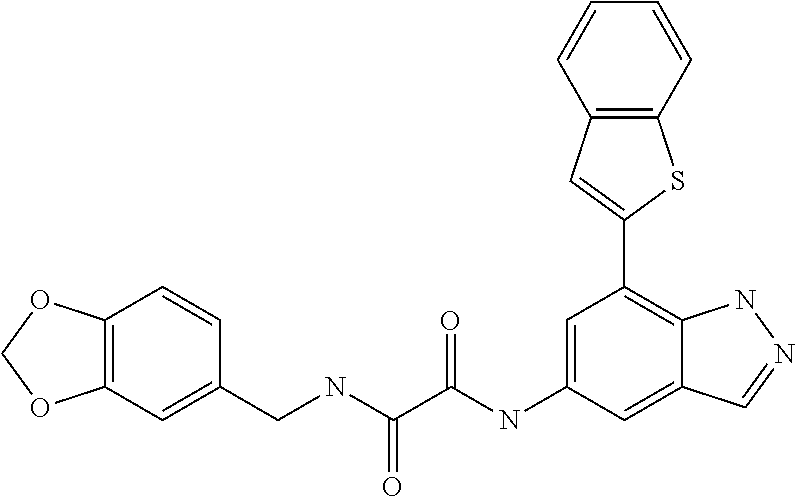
N(C(=O)C(=O)NC1=CC(C2=CC3=C(S2)C=CC=C3)=C2C(=C1)C=NN2)CC1=CC2=C(C=C1)OCO2
